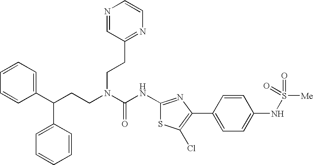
C1(C(CCN(C(NC2=NC(C3=CC=C(NS([Me])(=O)=O)C=C3)=C(Cl)S2)=O)CCC2=NC=CN=C2)C2=CC=CC=C2)=CC=CC=C1
